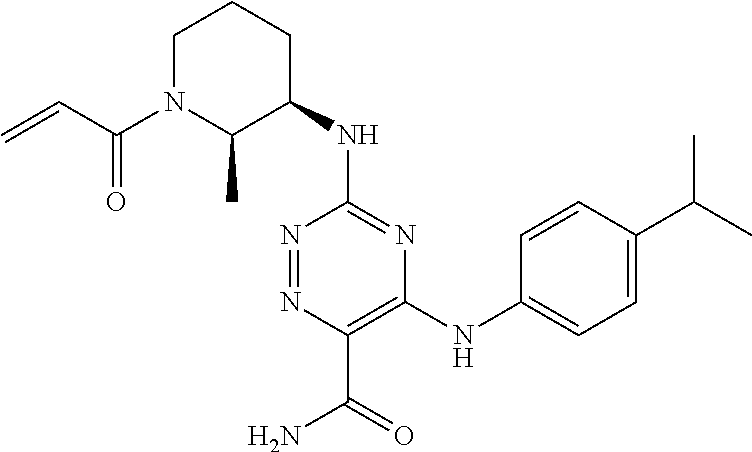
C(N1C(C)C(NC2=NC(NC3=CC=C(C(C)C)C=C3)=C(C(N)=O)N=N2)CCC1)(C=C)=O
